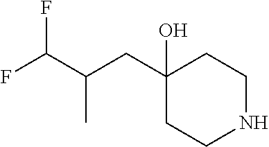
C1(O)(CC(C(F)F)C)CCNCC1
